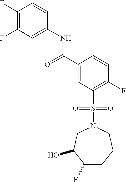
C1(F)=C(F)C=C(NC(C2=CC(S(=O)(=O)N3CC(O)C(F)CCC3)=C(F)C=C2)=O)C=C1
